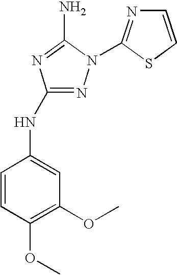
N1=C(NC2=CC(OC)=C(OC)C=C2)N=C(N)N1C1=NC=CS1
